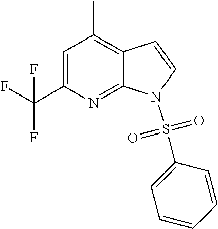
C1=C(C(F)(F)F)N=C2C(=C1C)C=CN2S(C1=CC=CC=C1)(=O)=O
